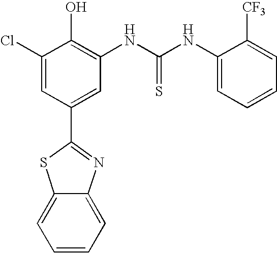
C1(Cl)=CC(C2=NC3=CC=CC=C3S2)=CC(NC(NC2=CC=CC=C2[CF3])=S)=C1O
